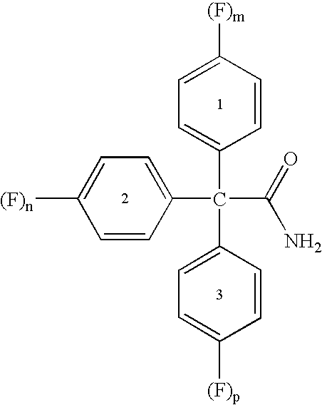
C1=CC([(F)m])=CC=C1C(C1=CC=C([(F)p])C=C1)(C(=O)N)C1=CC=C([(F)n])C=C1
